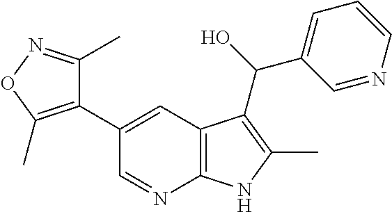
C1(C2=CC3=C(N=C2)NC(C)=C3C(O)C2=CC=CN=C2)=C(C)ON=C1C
